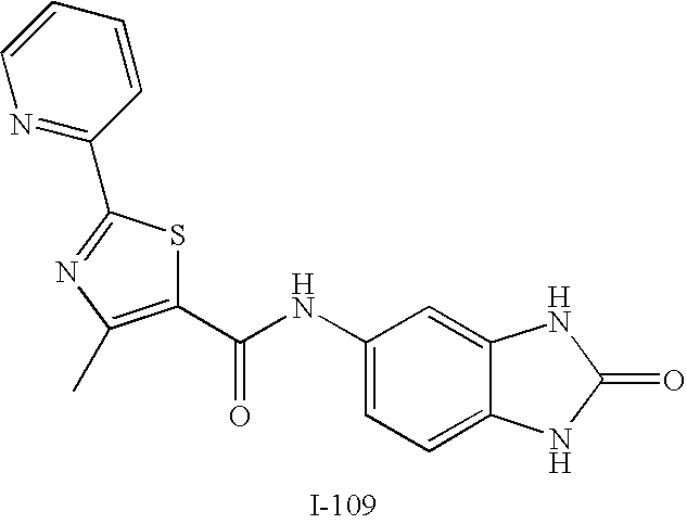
N1=C(C2=NC(C)=C(C(NC3=CC=C4C(=C3)NC(=O)N4)=O)S2)C=CC=C1
